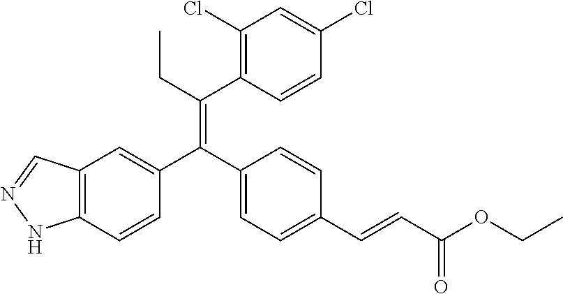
C12=C(C=CC(C(C3=CC=C(C=CC(OCC)=O)C=C3)=C(CC)C3=C(Cl)C=C(Cl)C=C3)=C1)NN=C2
